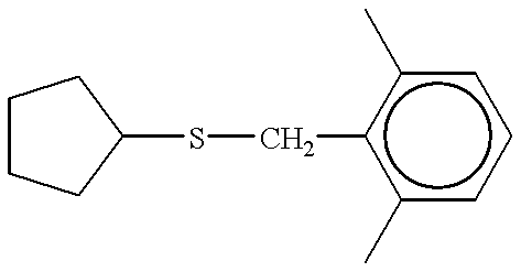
C1(SCc2c(C)cccc2C)CCCC1
